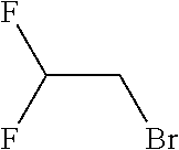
C(CBr)(F)F
